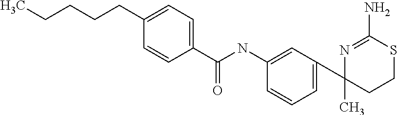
N1=C(N)SCCC1(C)C1=CC=CC(NC(=O)C2=CC=C(CCCCC)C=C2)=C1
